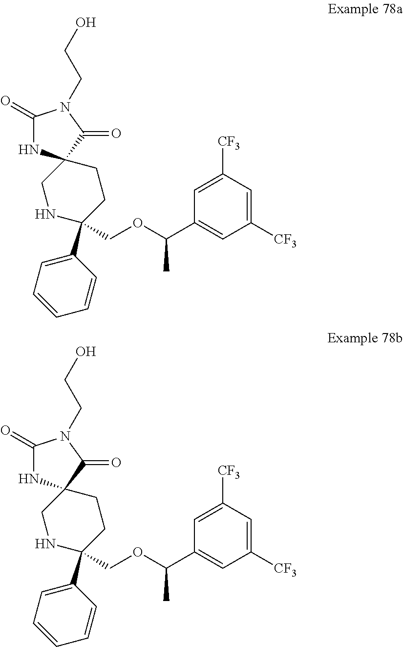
C1(=O)NC2(C(=O)N1CCO)CNC(C1=CC=CC=C1)(COC(C1=CC([CF3])=CC([CF3])=C1)C)CC2.C1(=O)NC2(C(=O)N1CCO)CNC(C1=CC=CC=C1)(COC(C1=CC([CF3])=CC([CF3])=C1)C)CC2
